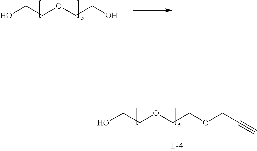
OCCOCCOCC#C.OCCOCCO
